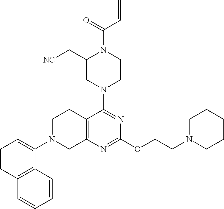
C12=C(N=C(OCCN3CCCCC3)N=C1N1CCN(C(=O)C=C)C(C[NC])C1)CN(C1=CC=CC3=C1C=CC=C3)CC2
